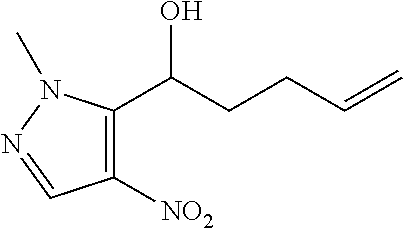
C1([NO2])=C(C(CCC=C)O)N(C)N=C1
